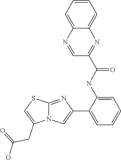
C12=NC(C3=CC=CC=C3NC(C3=NC4=CC=CC=C4N=C3)=O)=CN1C(CC(=O)O)=CS2
